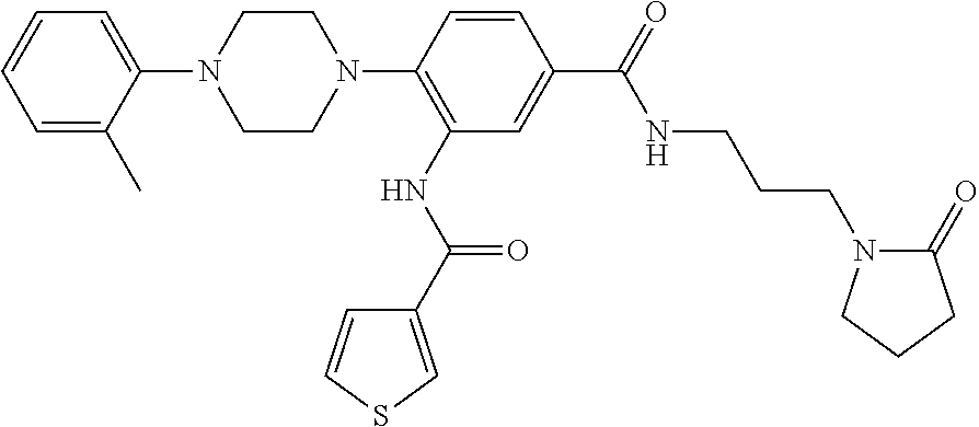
C1=C(C)C(N2CCN(C3=C(NC(C4=CSC=C4)=O)C=C(C(=O)NCCCN4C(=O)CCC4)C=C3)CC2)=CC=C1
